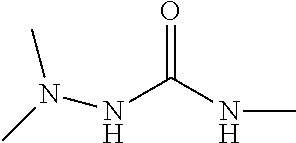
N(C(NC)=O)N(C)C
